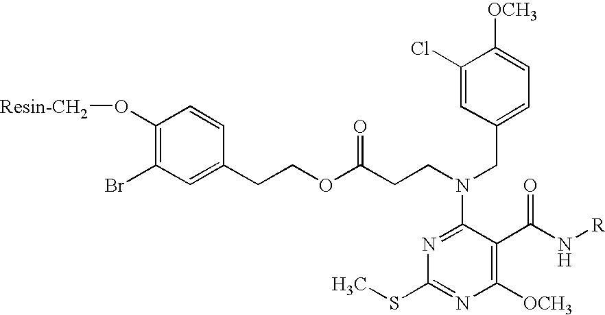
C1(O[Resin-CH2])=C(Br)C=C(CCOC(CCN(CC2=CC=C([OCH3])C(Cl)=C2)C2=NC(SC)=NC([OCH3])=C2C(N[R])=O)=O)C=C1
